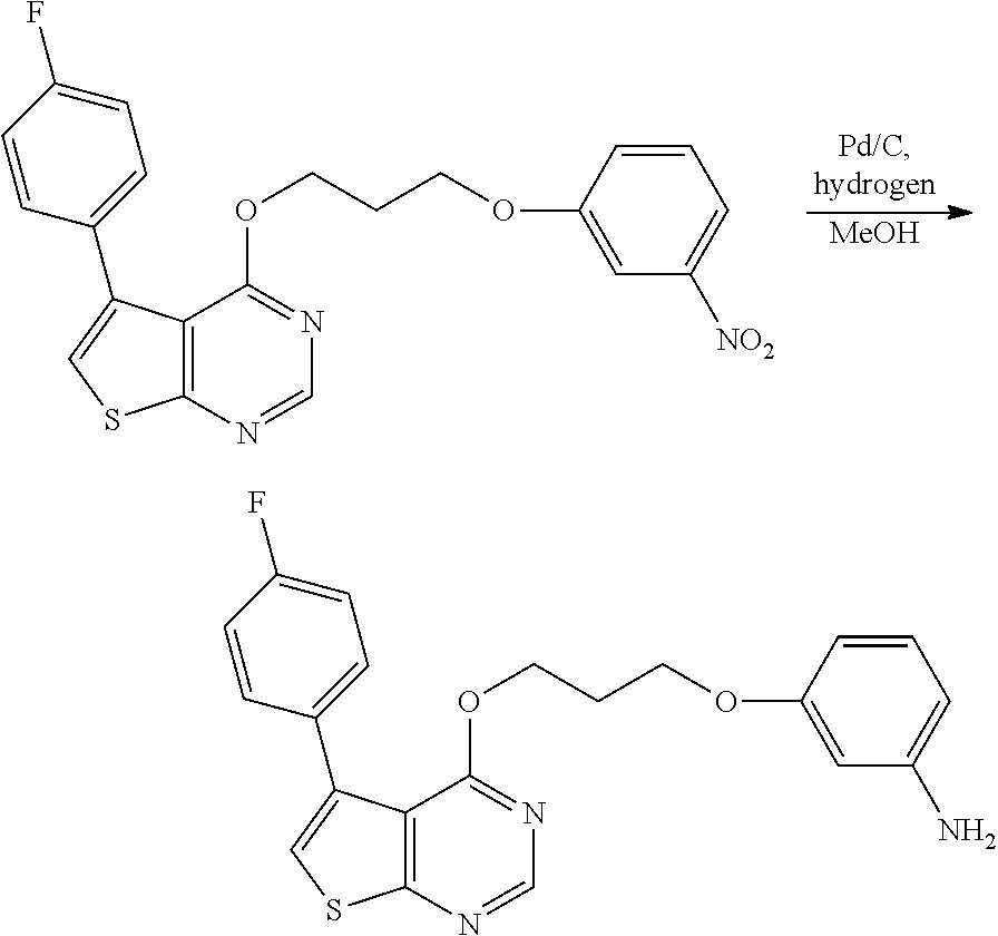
[MeOH].C1=C(C2=CSC3=C2C(OCCCOC2=CC([NO2])=CC=C2)=NC=N3)C=CC(F)=C1.C1=C(C2=CSC3=C2C(OCCCOC2=CC(N)=CC=C2)=NC=N3)C=CC(F)=C1
